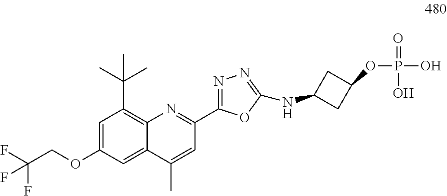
C1=C(OCC(F)(F)F)C=C2C(=C1C(C)(C)C)N=C(C1=NN=C(NC3CC(OP(O)(=O)O)C3)O1)C=C2C
